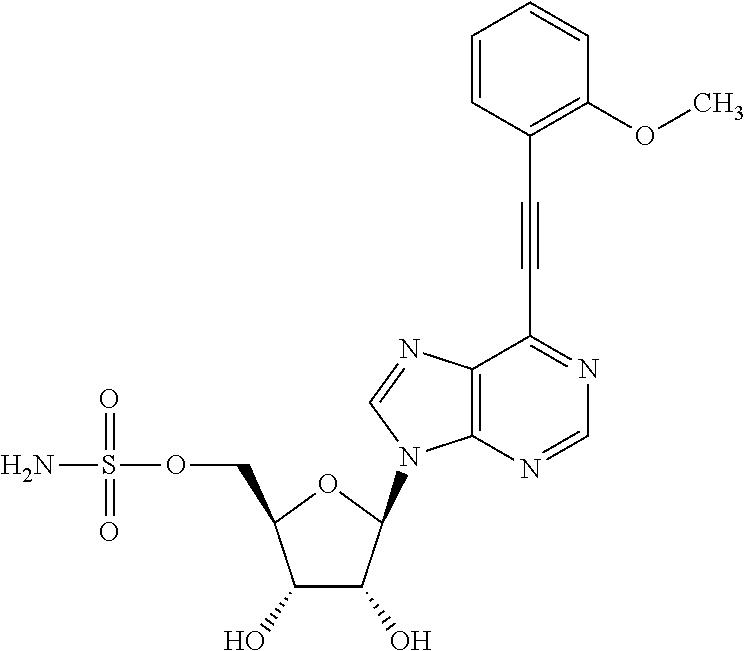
C1(O)C(O)C(N2C3=C(N=C2)C(C#CC2=C(OC)C=CC=C2)=NC=N3)OC1COS(N)(=O)=O
